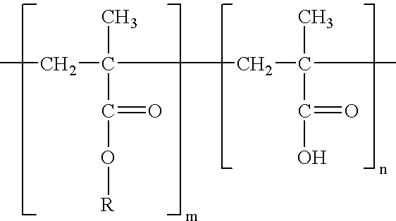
CCC(CC(C)(C)C(O)=O)(C)C(O[R])=O
